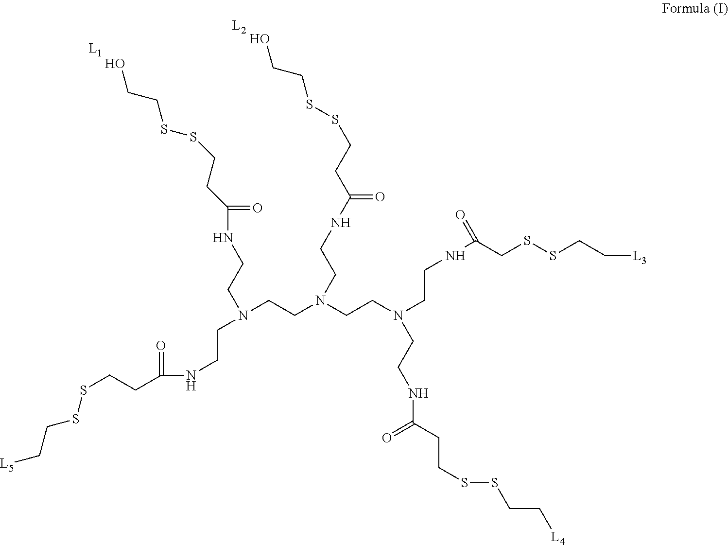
N(CCN(CCN(CCNC(CSSCC[L3])=O)CCNC(CCSSCC[L4])=O)CCNC(CCSSCCO)=O)(CCNC(=O)CCSSCC[L5])CCNC(=O)CCSSCCO
